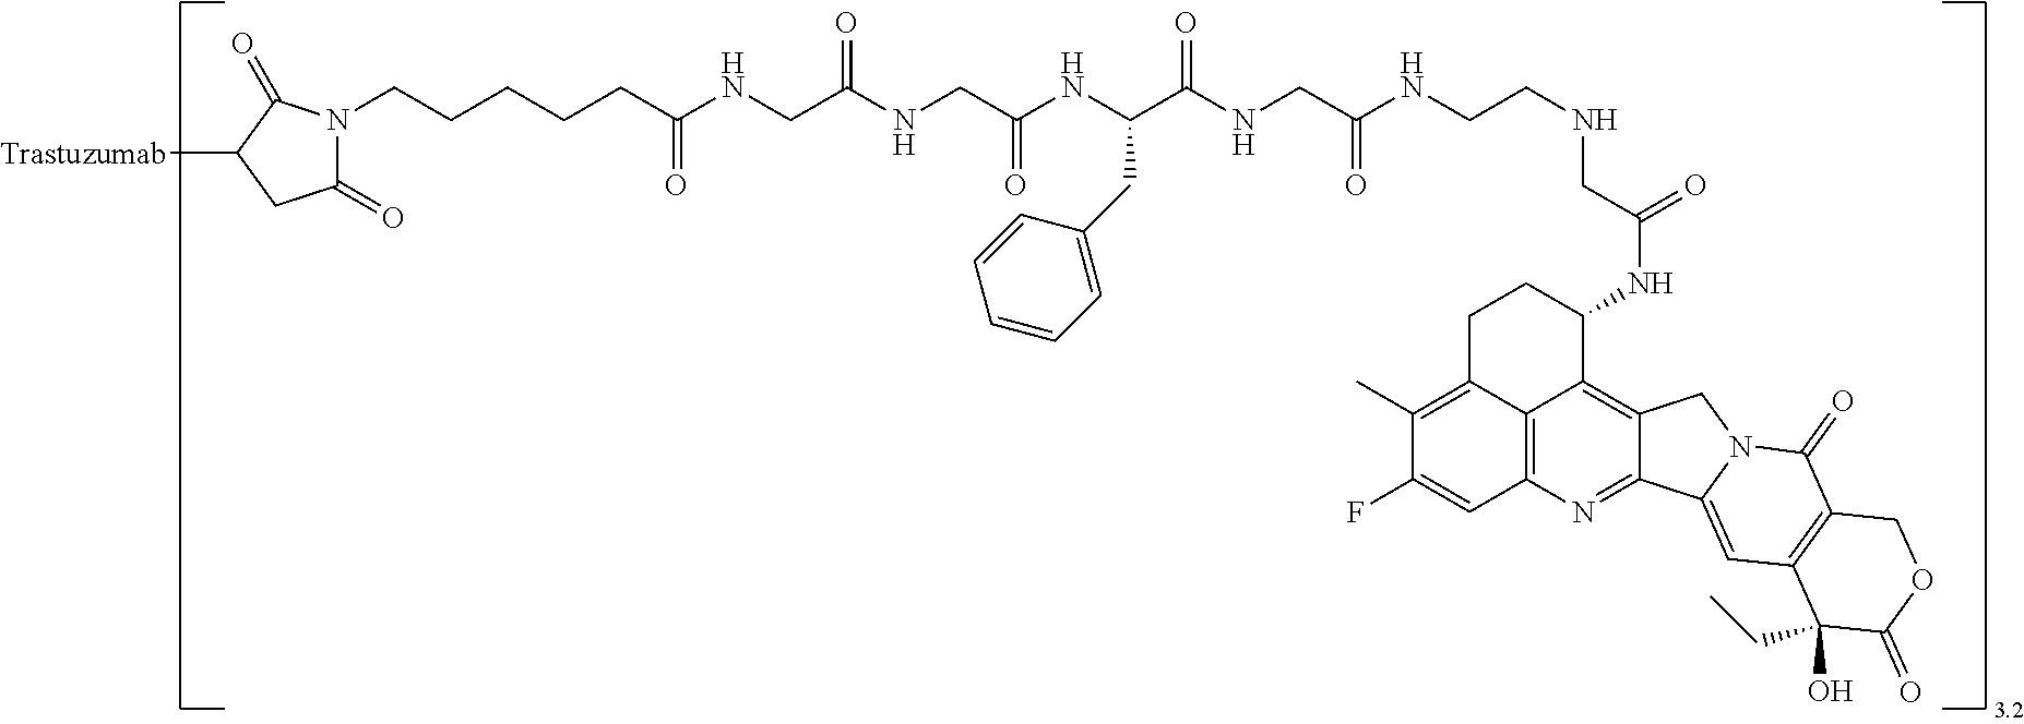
C12=C(C)C(F)=CC3=C1C(=C1C(=N3)C3=CC4=C(C(=O)N3C1)COC(=O)C4(O)CC)C(NC(CNCCNC(CNC(C(NC(CNC(CNC(CCCCCN1C(=O)CC([Trastuzumab])C1=O)=O)=O)=O)CC1=CC=CC=C1)=O)=O)=O)CC2
